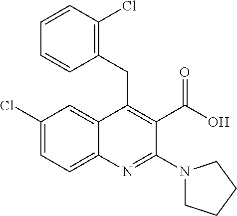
C1(Cl)=CC=C2C(=C1)C(CC1=C(Cl)C=CC=C1)=C(C(O)=O)C(N1CCCC1)=N2
